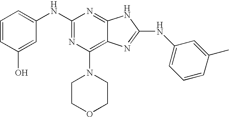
C1=CC(O)=CC(NC2=NC(N3CCOCC3)=C3C(=N2)NC(NC2=CC=CC(C)=C2)=N3)=C1
